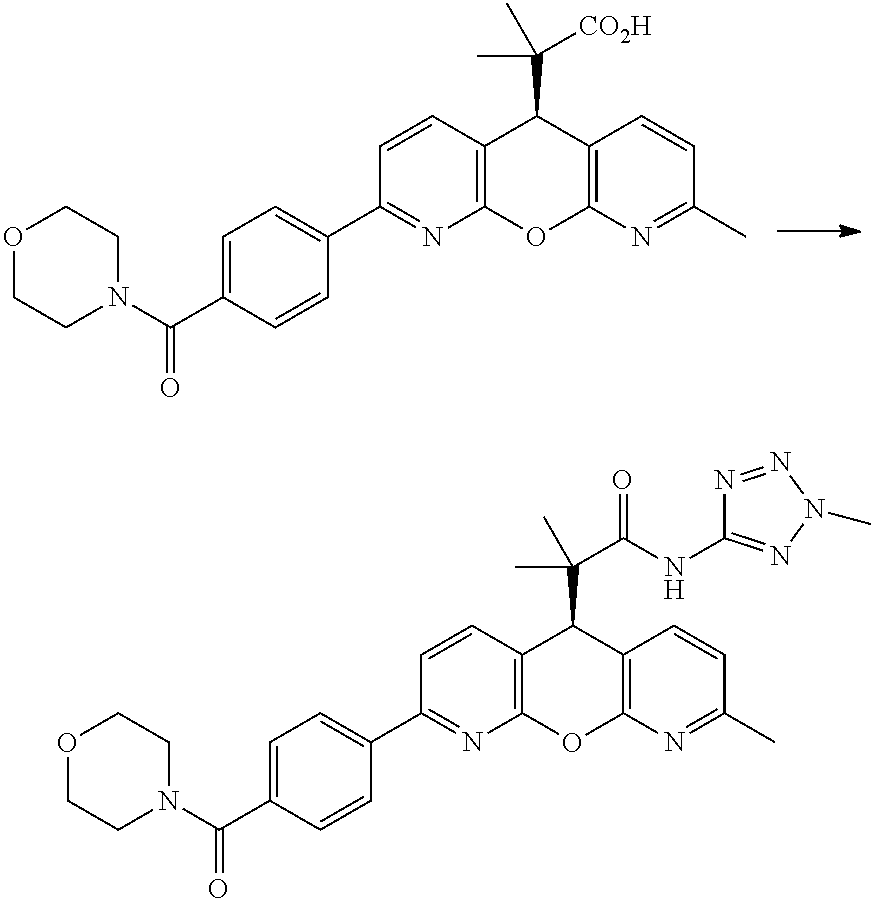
C1=C(C(N2CCOCC2)=O)C=CC(C2=NC3=C(C=C2)C(C(C)([CO2H])C)C2=C(O3)N=C(C)C=C2)=C1.C1=C(C(N2CCOCC2)=O)C=CC(C2=NC3=C(C=C2)C(C(C)(C(NC2=NN(C)N=N2)=O)C)C2=C(O3)N=C(C)C=C2)=C1
